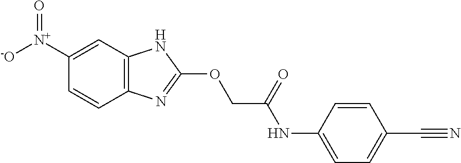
C12=C(C=C([N+]([-O])=O)C=C1)NC(OCC(NC1=CC=C(C#N)C=C1)=O)=N2
